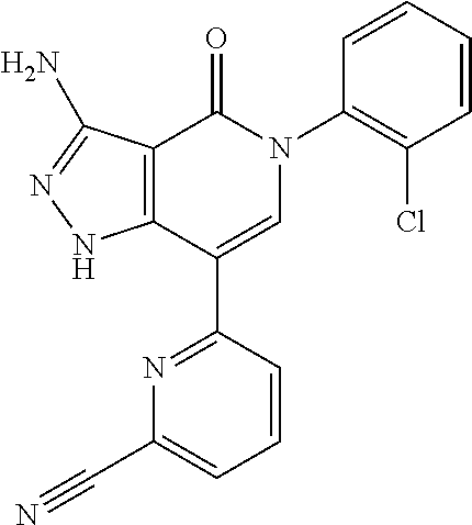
C1=CC=CC(N2C(=O)C3=C(C(C4=NC(C#N)=CC=C4)=C2)NN=C3N)=C1Cl
